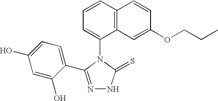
C1=CC2=C(C(N3C(=S)NN=C3C3=CC=C(O)C=C3O)=C1)C=C(OCCC)C=C2
